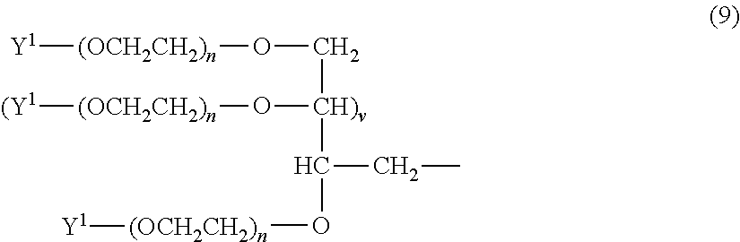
[Y1][(OCH2CH2)n]OC[CH)v](C(O[(OCH2CH2)n][Y1])CC)O[(OCH2CH2)n][(Y1]
